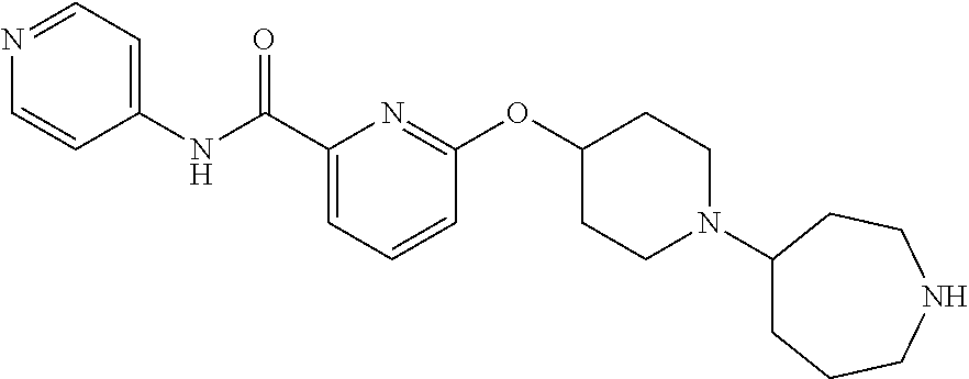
N(C(C1=CC=CC(OC2CCN(C3CCCNCC3)CC2)=N1)=O)C1=CC=NC=C1
